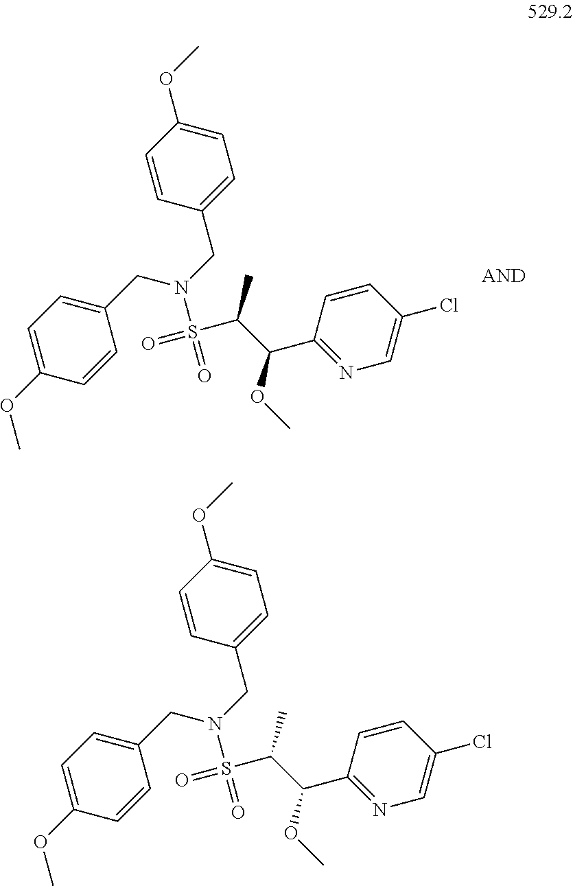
C(C(C1=NC=C(Cl)C=C1)OC)(C)S(=O)(=O)N(CC1=CC=C(OC)C=C1)CC1=CC=C(OC)C=C1.C(C(C1=NC=C(Cl)C=C1)OC)(C)S(=O)(=O)N(CC1=CC=C(OC)C=C1)CC1=CC=C(OC)C=C1
